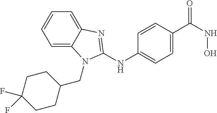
C12=CC=CC=C1N(CC1CCC(F)(F)CC1)C(NC1=CC=C(C(NO)=O)C=C1)=N2
